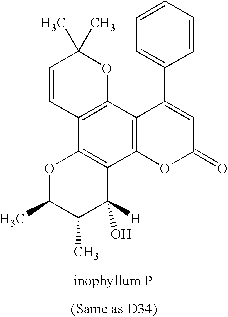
C1=CC=CC=C1C1=CC(=O)OC2=C1C1=C(C3=C2C([H])(O)C(C)C(C)O3)C=CC(C)(C)O1
